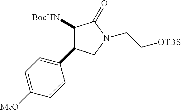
C1(C2=CC=C([MeO])C=C2)C([BocHN])C(=O)N(CC[OTBS])C1
